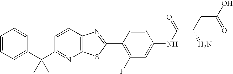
C1=CC=C(C2(C3=NC4=C(C=C3)N=C(C3=C(F)C=C(NC(C(CC(O)=O)N)=O)C=C3)S4)CC2)C=C1
